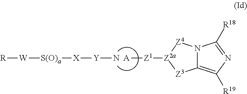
[A][Z1][Z2a]1[Z3]C2=C([R19])N=C([R18])N2[Z4]1.N[Y][X][S(O)a][W][R]
